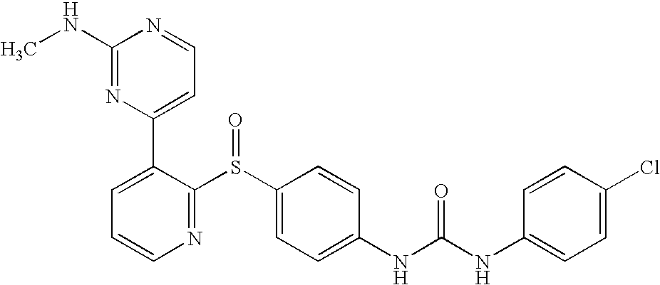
C1(NC)=NC(C2=CC=CN=C2S(C2=CC=C(NC(NC3=CC=C(Cl)C=C3)=O)C=C2)=O)=CC=N1
